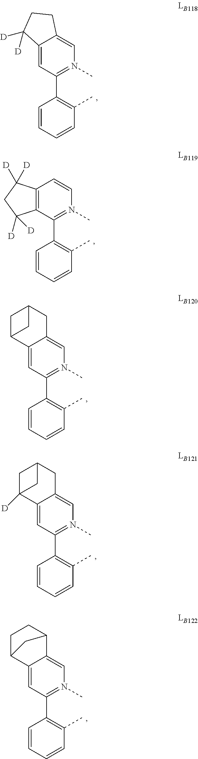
C1=C2C(=CN(C)=C1C1=C(C)C=CC=C1)CCC2([D])[D].C12=C(C=CN(C)=C1C1=C(C)C=CC=C1)C([D])([D])CC2([D])[D].C1=C2C(=CN(C)=C1C1=C(C)C=CC=C1)CC1CC2C1.C1=C2C(=CN(C)=C1C1=C(C)C=CC=C1)CC1CC2([D])C1.C1=C2C(=CN(C)=C1C1=C(C)C=CC=C1)C1CCC2C1
